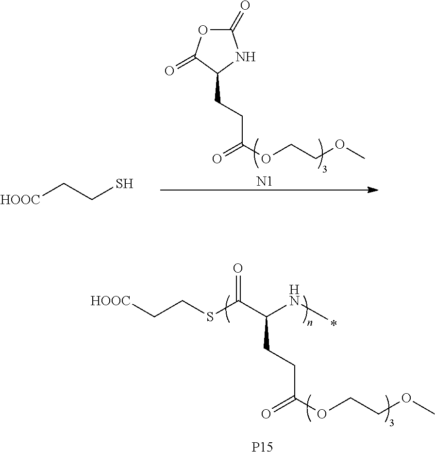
[HOOC]CCS.[N1].C1(=O)OC(=O)C(CCC(OCCOC)=O)N1.C(C[HOOC])SC(C(NC)CCC(OCCOC)=O)=O.[P15]
